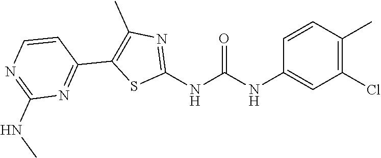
C1(Cl)=C(C)C=CC(NC(NC2=NC(C)=C(C3=NC(NC)=NC=C3)S2)=O)=C1
